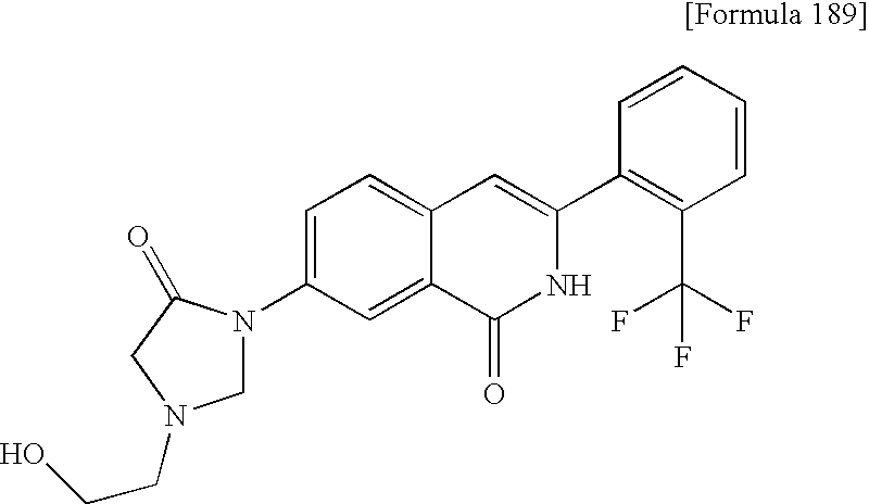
C1=C(N2CN(CCO)CC2=O)C=C2C(=C1)C=C(C1=C(C(F)(F)F)C=CC=C1)NC2=O
